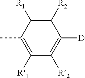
C1(C)=C([R1])C([R2])=C([D])C([R2])=C1[R1]
